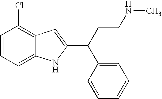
C1=CC=C2C(=C1Cl)C=C(C(C1=CC=CC=C1)CCNC)N2
